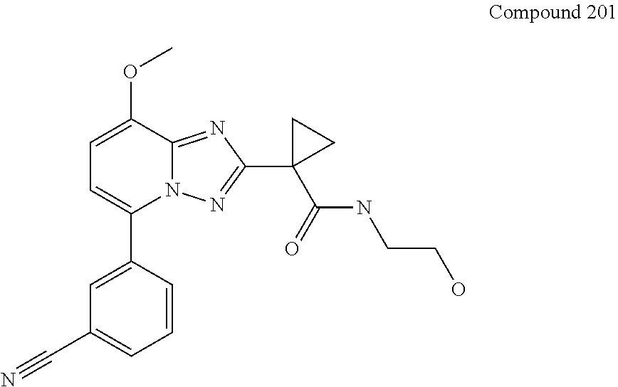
C1=C(C2=CC(C#N)=CC=C2)N2C(=NC(C3(C(NCCO)=O)CC3)=N2)C(OC)=C1
